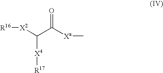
[X4]([R17])C(C([Xa]C)=O)[X2][R16]
